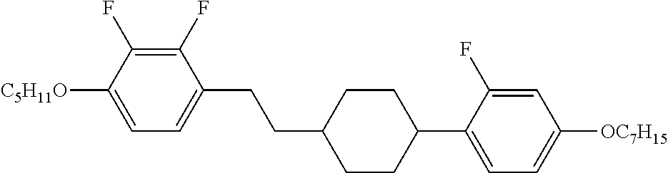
C1(F)=C(F)C([C5H11O])=CC=C1CCC1CCC(C2=CC=C([OC7H15])C=C2F)CC1
